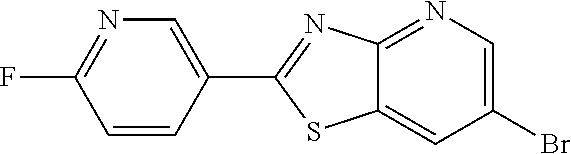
C1=C(Br)C=C2C(=N1)N=C(C1=CN=C(F)C=C1)S2
